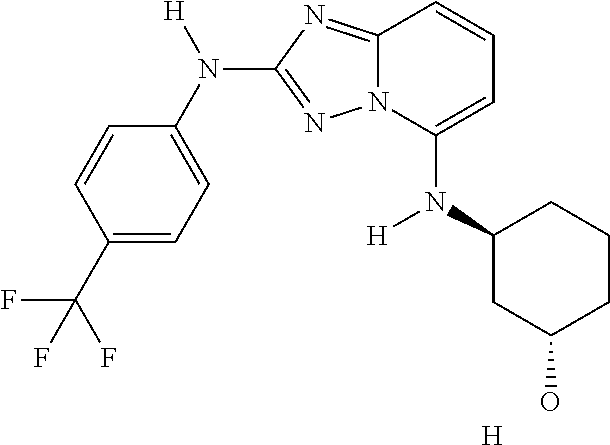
C1=CC(C(F)(F)F)=CC=C1N([H])C1=NN2C(=N1)C=CC=C2N(C1CC(O)CCC1)[H].[H]
